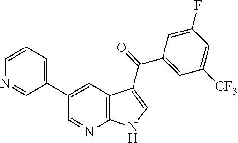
C1(C2=CC3=C(N=C2)NC=C3C(=O)C2=CC([CF3])=CC(F)=C2)=CC=CN=C1
